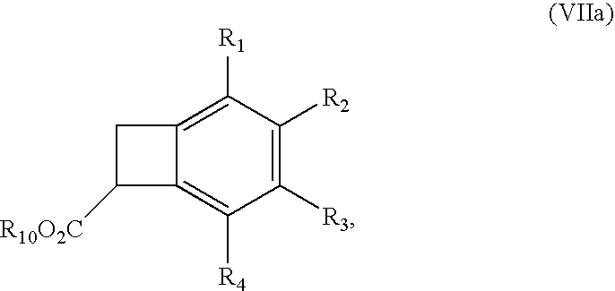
C1([R3])=C([R2])C([R1])=C2C(=C1[R4])C([R10O2C])C2
